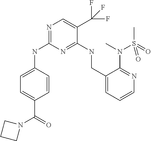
N1=C(NC2=CC=C(C(=O)N3CCC3)C=C2)N=C(NCC2=CC=CN=C2N(C)S(C)(=O)=O)C(C(F)(F)F)=C1
